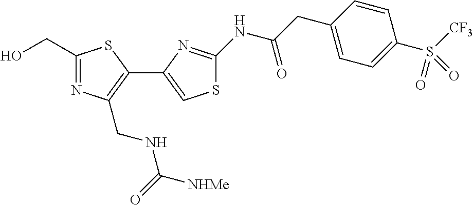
C1(CO)=NC(CNC(=O)[NHMe])=C(C2=CSC(NC(CC3=CC=C(S([CF3])(=O)=O)C=C3)=O)=N2)S1
